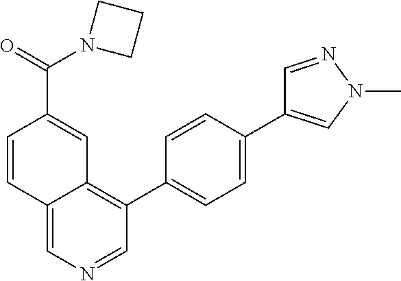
C12=CN=CC(C3=CC=C(C4=CN(C)N=C4)C=C3)=C1C=C(C(=O)N1CCC1)C=C2
